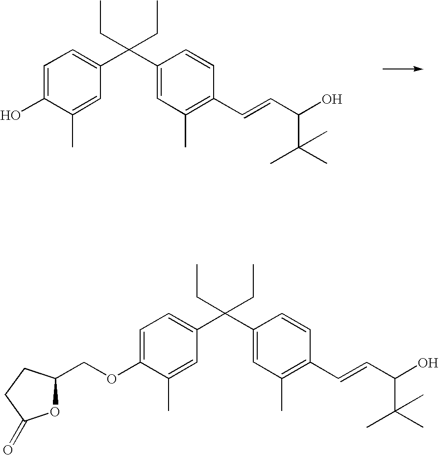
C1=C(O)C(C)=CC(C(C2=CC(C)=C(C=CC(O)C(C)(C)C)C=C2)(CC)CC)=C1.C1=C(OCC2OC(=O)CC2)C(C)=CC(C(C2=CC(C)=C(C=CC(O)C(C)(C)C)C=C2)(CC)CC)=C1
